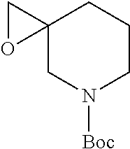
C12(CN([Boc])CCC1)CO2
